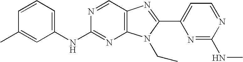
C1=CC=C(NC2=NC3=C(C=N2)N=C(C2=CC=NC(NC)=N2)N3CC)C=C1C
